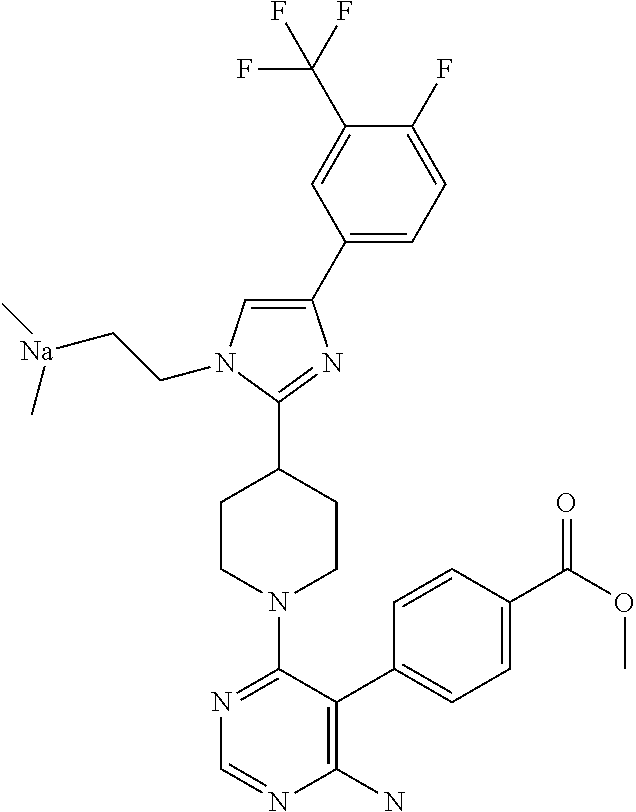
C1(F)=CC=C(C2=CN(CC[Na](C)C)C(C3CCN(C4=NC=NC(N)=C4C4=CC=C(C(OC)=O)C=C4)CC3)=N2)C=C1C(F)(F)F
